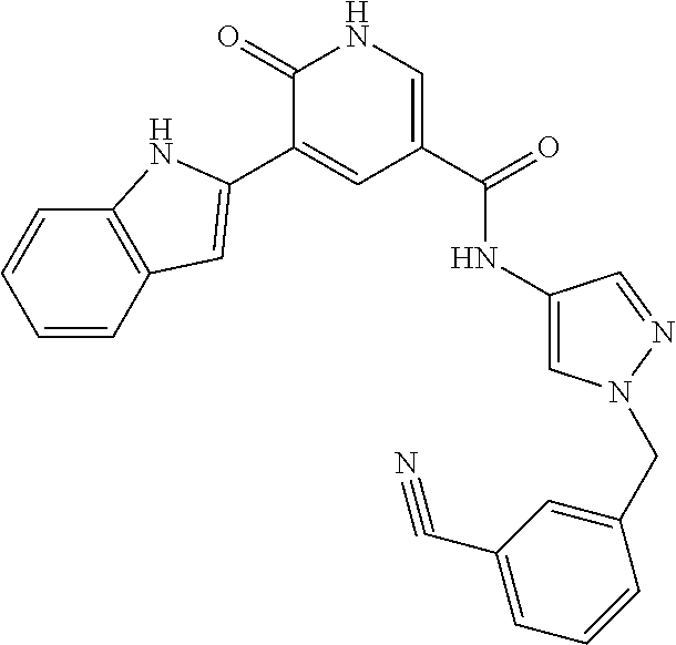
C1(=O)C(C2=CC3=C(C=CC=C3)N2)=CC(C(=O)NC2=CN(CC3=CC(C#N)=CC=C3)N=C2)=CN1
